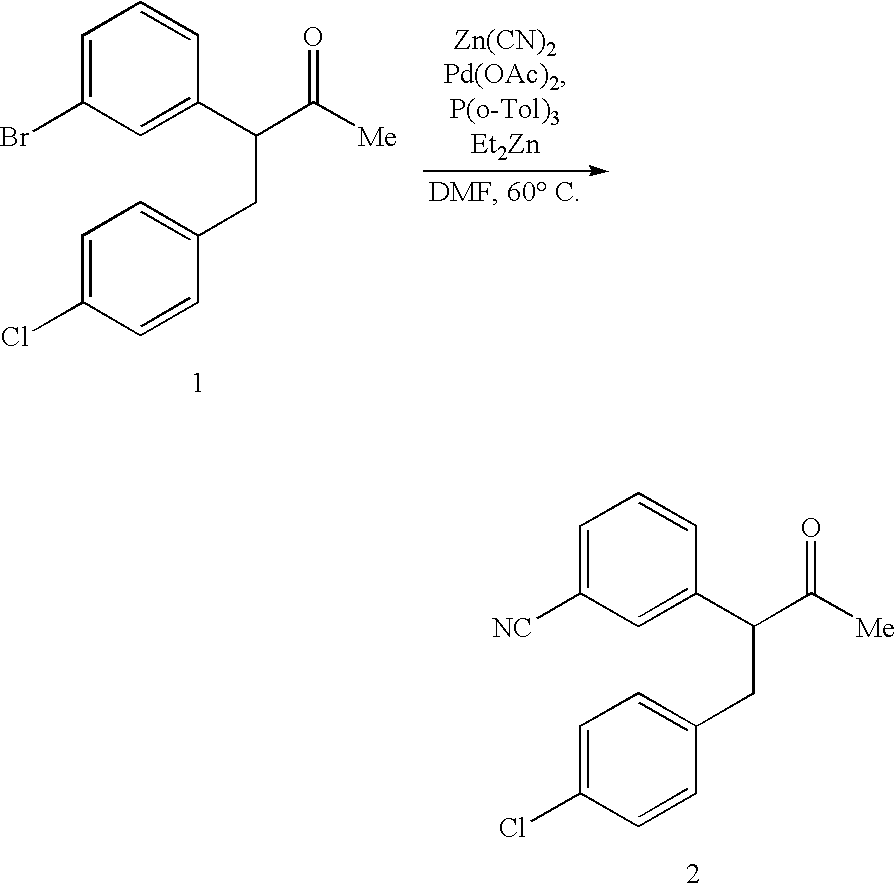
C1=C([NC])C=C(C(C([Me])=O)CC2=CC=C(Cl)C=C2)C=C1.C1=C(Br)C=C(C(C([Me])=O)CC2=CC=C(Cl)C=C2)C=C1
